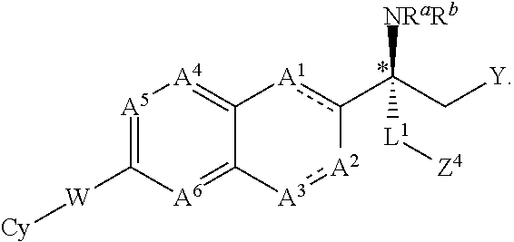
[A5]1=C([W][Cy])[A6]=C2C(=[A4]1)[A1]c(C(C[Y])([NRaRb])[L1][Z4])-[A2]:[A3]2
